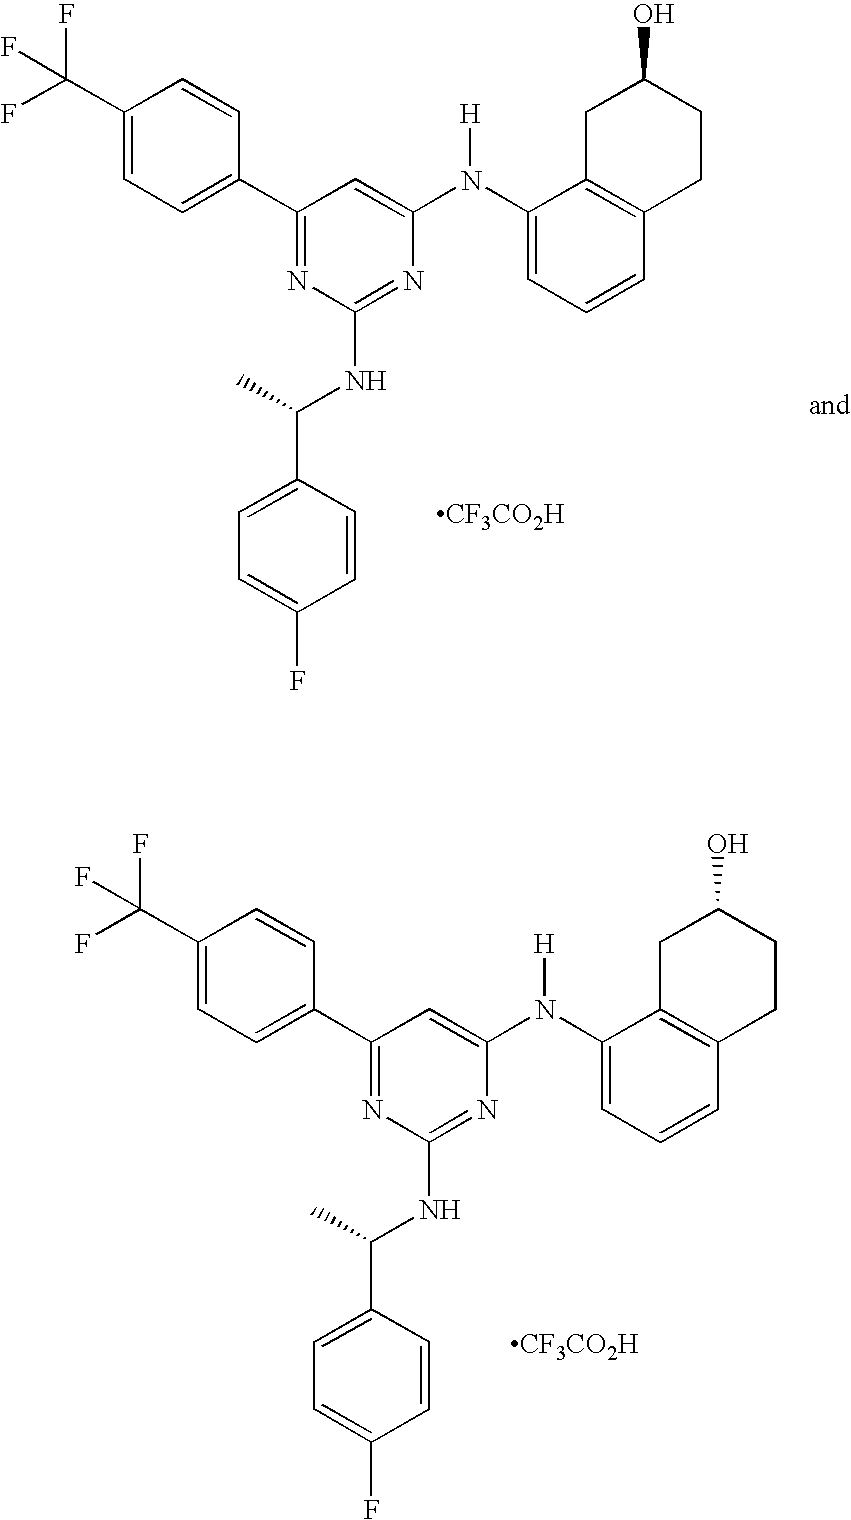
[CF3CO2H].C1(C(F)(F)F)=CC=C(C2=NC(NC(C3=CC=C(F)C=C3)C)=NC(N(C3=CC=CC4=C3CC(O)CC4)[H])=C2)C=C1.[CF3CO2H].C1(C(F)(F)F)=CC=C(C2=NC(NC(C3=CC=C(F)C=C3)C)=NC(N(C3=CC=CC4=C3CC(O)CC4)[H])=C2)C=C1
